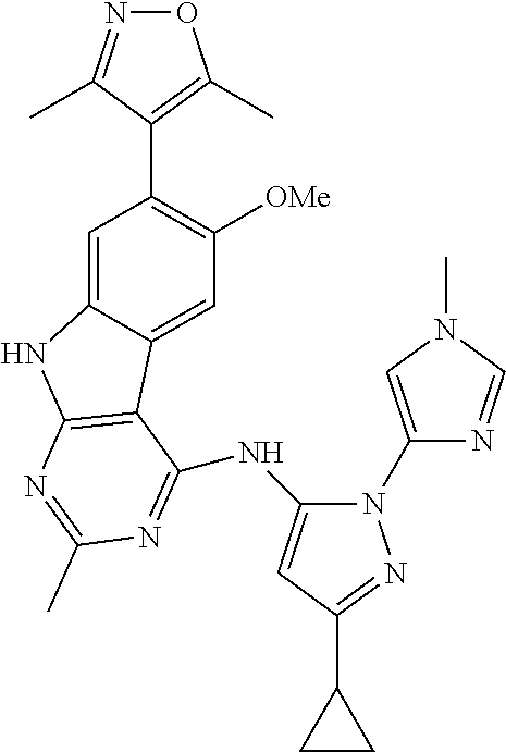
C1=C2C(=CC([OMe])=C1C1=C(C)ON=C1C)C1=C(N2)N=C(C)N=C1NC1=CC(C2CC2)=NN1C1=CN(C)C=N1
